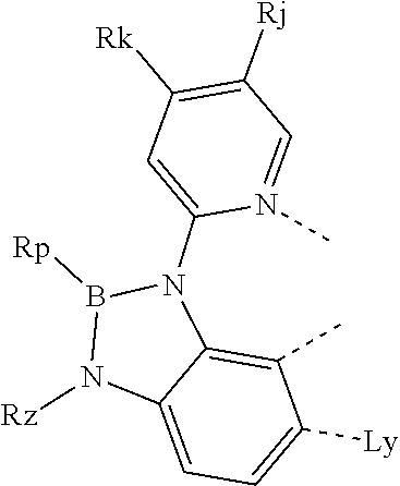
C1(N2C3=C(C)C([Ly])=CC=C3N([Rz])B2[Rp])=CC([Rk])=C([Rj])C=N1C
